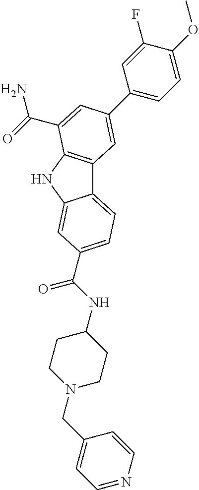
C12=CC=C(C(NC3CCN(CC4=CC=NC=C4)CC3)=O)C=C1NC1=C2C=C(C2=CC=C(OC)C(F)=C2)C=C1C(=O)N
